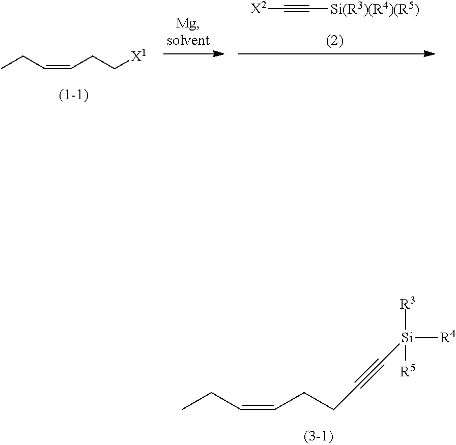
CCC=CCCC#C[Si]([R3])([R5])[R4].CCC=CCC[X1].[X2]C#C[Si(R3)(R4)(R5)]
